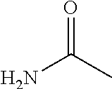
O=C(C)N
